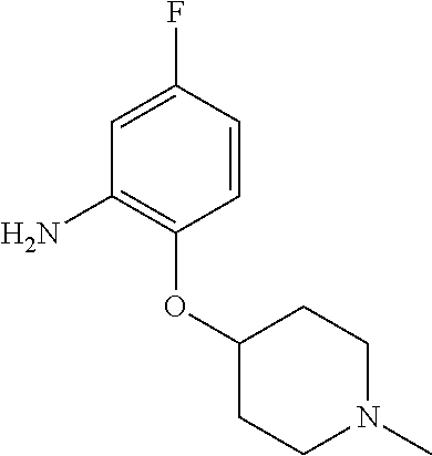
C1=C(F)C=CC(OC2CCN(C)CC2)=C1N
